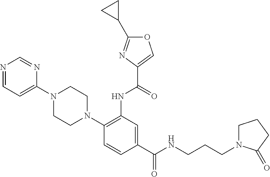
C1(C(NCCCN2CCCC2=O)=O)=CC(NC(=O)C2=COC(C3CC3)=N2)=C(N2CCN(C3=CC=NC=N3)CC2)C=C1
